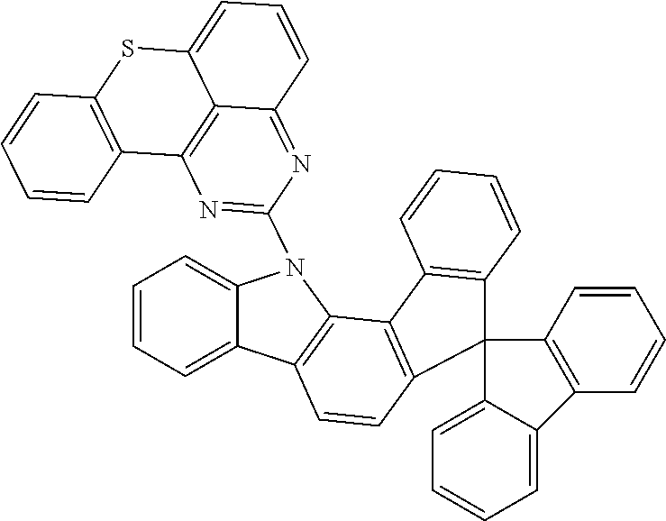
C1=CC=C2C(=C1)N(C1=NC3=C4C(=N1)C=CC=C4SC1=C3C=CC=C1)C1=C2C=CC2=C1C1=C(C=CC=C1)C21C2=CC=CC=C2C2=C1C=CC=C2
